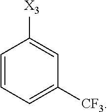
C1=CC=C([CF3])C=C1[X3]
